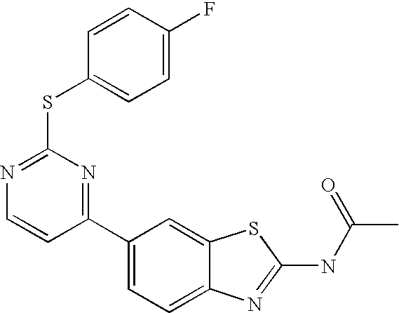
C1(C2=CC=C3C(=C2)SC(NC(C)=O)=N3)=NC(SC2=CC=C(F)C=C2)=NC=C1
